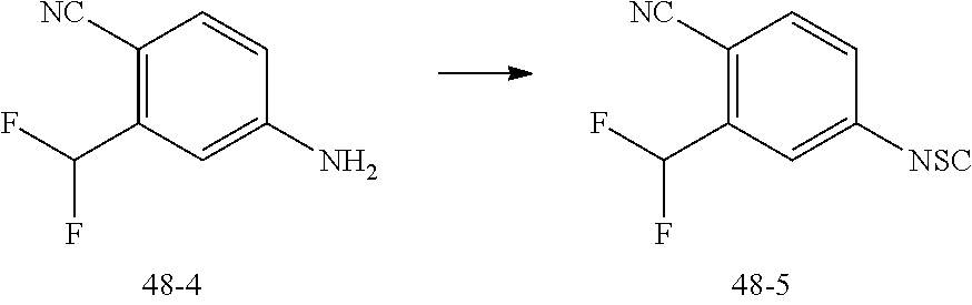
C1([NC])=C(C(F)F)C=C([NSC])C=C1.C1([NC])=C(C(F)F)C=C(N)C=C1
